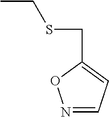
N1=CC=C(CSCC)O1
